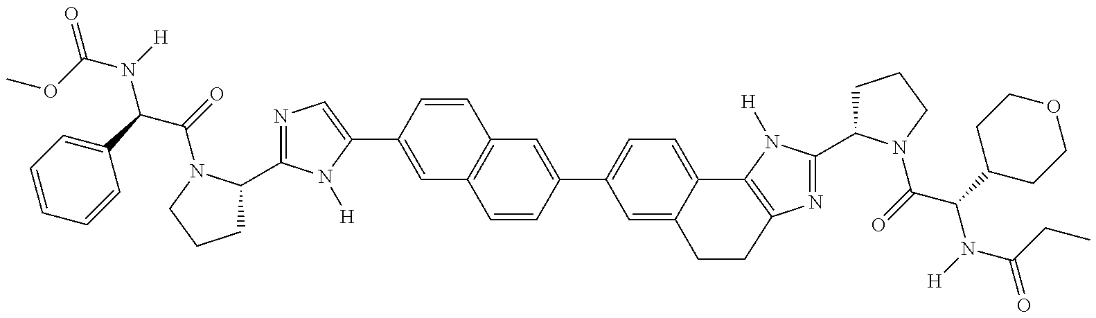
O=C(OC)N(C(C1=CC=CC=C1)C(=O)N1C(C2=NC=C(C3=CC4=C(C=C3)C=C(C3=CC=C5C(=C3)CCC3=C5N([H])C(C5CCCN5C(=O)C(C5CCOCC5)N([H])C(CC)=O)=N3)C=C4)N2[H])CCC1)[H]
